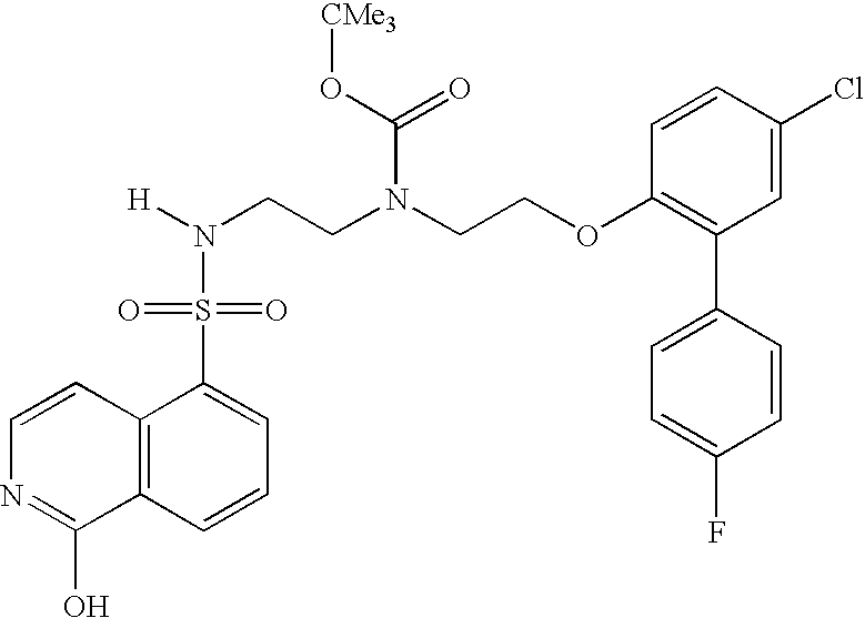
C1=CC2=C(C(O)=N1)C=CC=C2S(=O)(=O)N([H])CCN(CCOC1=C(C2=CC=C(F)C=C2)C=C(Cl)C=C1)C(=O)O[CMe3]
